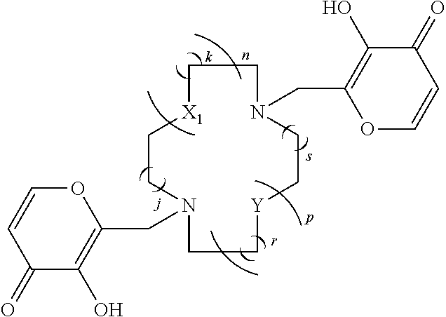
C1(=O)C(O)=C(CN2CC[Y]CCN(CC3=C(O)C(=O)C=CO3)CC[X1]CC2)OC=C1
